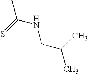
CC(=S)NCC(C)C
